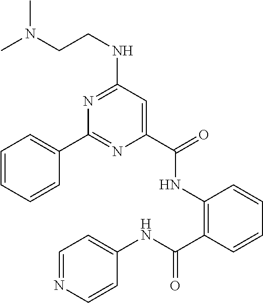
C1=CC=CC(C2=NC(C(NC3=C(C(NC4=CC=NC=C4)=O)C=CC=C3)=O)=CC(NCCN(C)C)=N2)=C1
